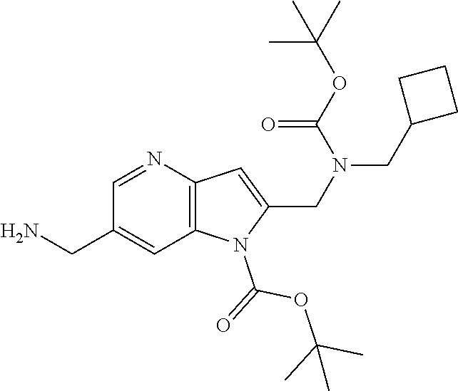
C(C1=CC2=C(N=C1)C=C(CN(CC1CCC1)C(OC(C)(C)C)=O)N2C(=O)OC(C)(C)C)N
